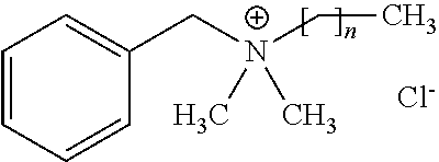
C1=CC=CC(C[N+](CC)(C)C)=C1.[Cl-]
